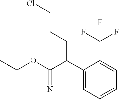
C1(C(C(OCC)=N)CCCCl)=CC=CC=C1C(F)(F)F
